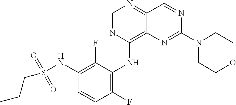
C1=NC(NC2=C(F)C=CC(NS(CCC)(=O)=O)=C2F)=C2C(=N1)C=NC(N1CCOCC1)=N2
